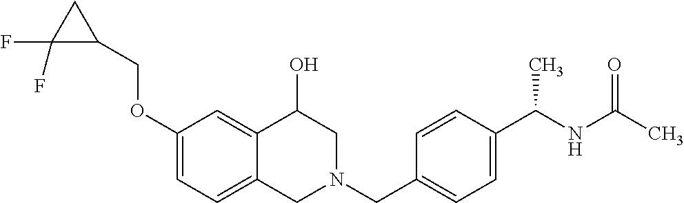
C1(OCC2CC2(F)F)=CC=C2C(=C1)C(O)CN(CC1=CC=C(C(NC(C)=O)C)C=C1)C2
